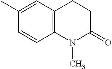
C1(C)=CC2=C(C=C1)N(C)C(=O)CC2
